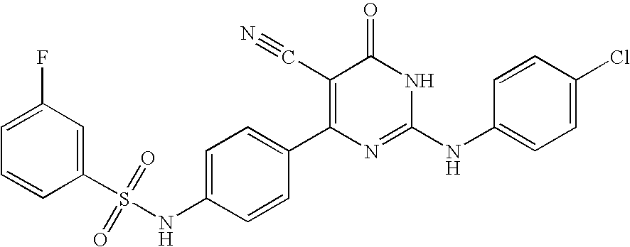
C1=CC(C2=C(C#N)C(=O)NC(NC3=CC=C(Cl)C=C3)=N2)=CC=C1NS(C1=CC(F)=CC=C1)(=O)=O
